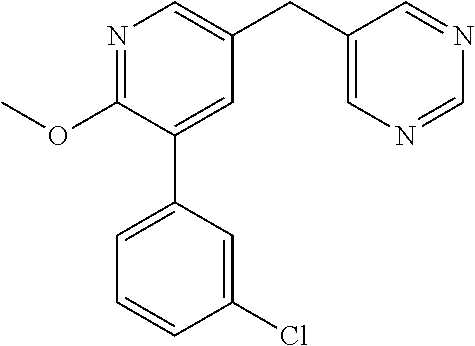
N1=C(OC)C(C2=CC=CC(Cl)=C2)=CC(CC2=CN=CN=C2)=C1
